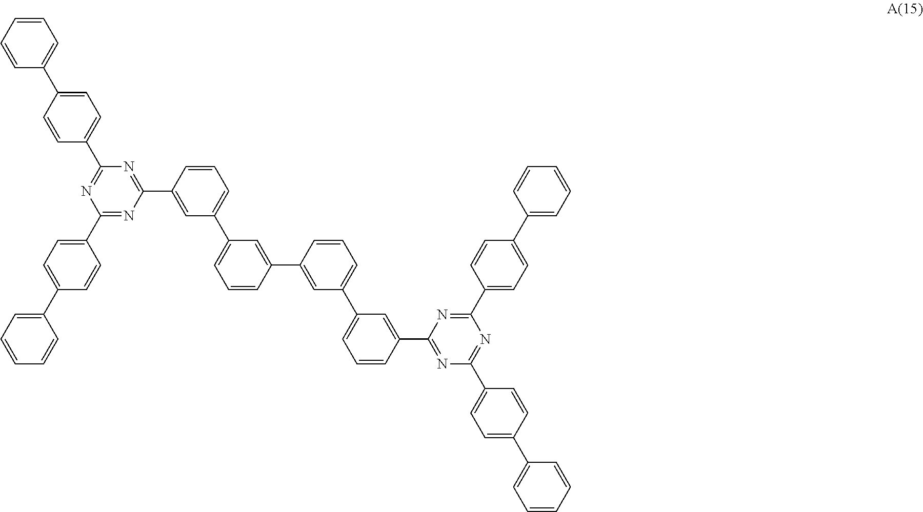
C1(C2=CC=C(C3=CC=CC=C3)C=C2)=NC(C2=CC=C(C3=CC=CC=C3)C=C2)=NC(C2=CC(C3=CC=CC(C4=CC(C5=CC=CC(C6=NC(C7=CC=C(C8=CC=CC=C8)C=C7)=NC(C7=CC=C(C8=CC=CC=C8)C=C7)=N6)=C5)=CC=C4)=C3)=CC=C2)=N1
